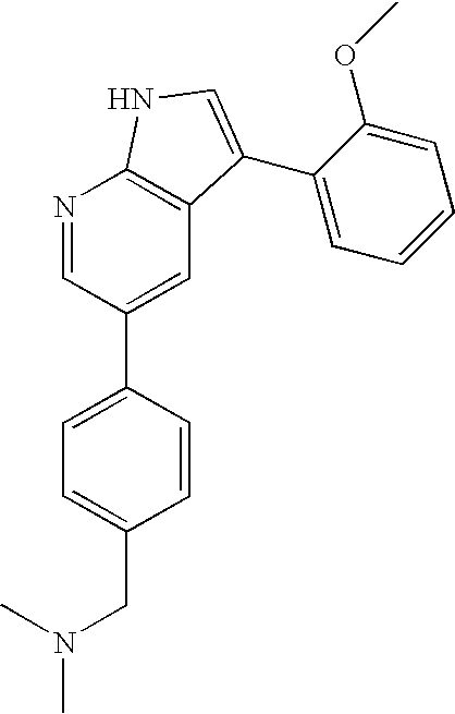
C1=CC(C2=CC3=C(N=C2)NC=C3C2=CC=CC=C2OC)=CC=C1CN(C)C
